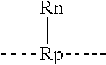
C[Rp](C)[Rn]
